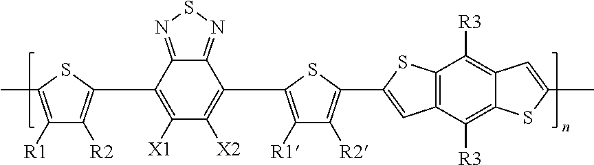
C1([R1])=C(C)SC(C2=C([X1])C([X2])=C(C3=C([R1])C([R2])=C(C4=CC5=C(C([R3])=C6C(=C5[R3])SC(C)=C6)S4)S3)C3=NSN=C23)=C1[R2]
